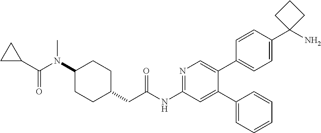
C1(N(C(C2CC2)=O)C)CCC(CC(NC2=NC=C(C3=CC=C(C4(N)CCC4)C=C3)C(C3=CC=CC=C3)=C2)=O)CC1
